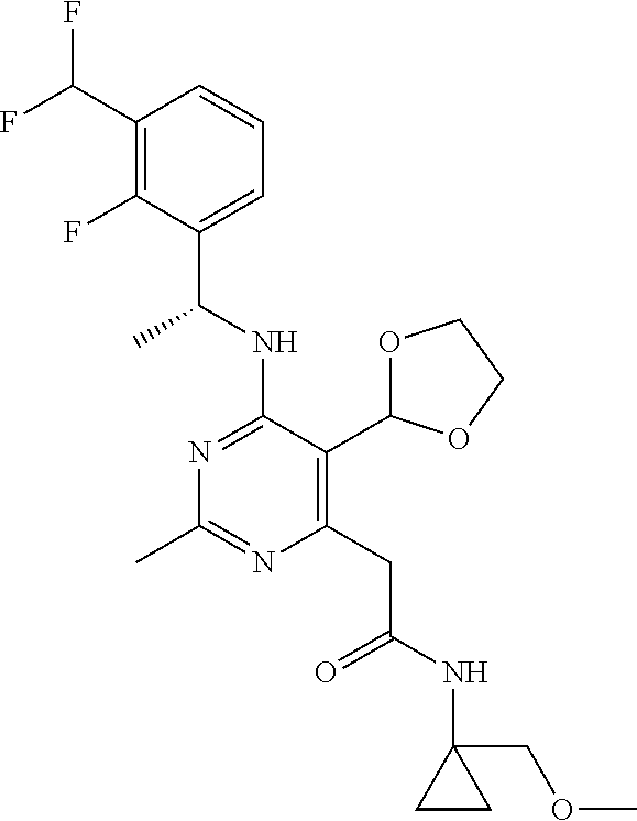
N1=C(NC(C)C2=CC=CC(C(F)F)=C2F)C(C2OCCO2)=C(CC(=O)NC2(COC)CC2)N=C1C
